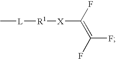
C[L][R1][X]C(F)=C(F)F
